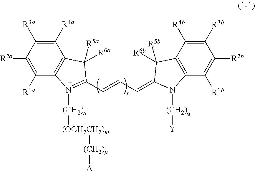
C1([R4a])=C([R3a])C([R2a])=C([R1a])C2=C1C([R6a])([R5a])C(C=CC=C1N([(CH2)q][Y])C3=C(C([R4b])=C([R3b])C([R2b])=C3[R1b])C1([R6b])[R5b])=[N+]2[(CH2)n][(OCH2CH2)m][(CH2)p][A]
